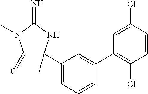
C1(=O)C(C2=CC=CC(C3=C(Cl)C=CC(Cl)=C3)=C2)(C)NC(=N)N1C
